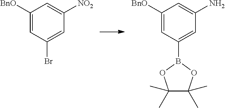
C1([BnO])=CC(Br)=CC([NO2])=C1.C1([BnO])=CC(B2OC(C)(C)C(C)(C)O2)=CC(N)=C1
